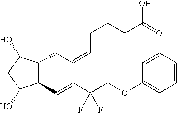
C1(C=CC(COC2=CC=CC=C2)(F)F)C(CC=CCCCC(O)=O)C(O)CC1O
